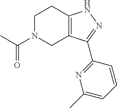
C1N(C(C)=O)CC2=C(C1)NN=C2C1=NC(C)=CC=C1
